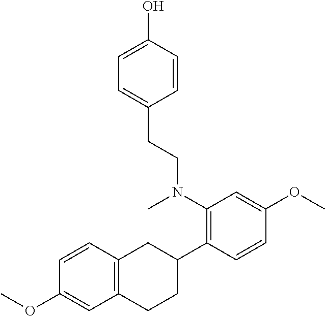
C(C1=CC=C(O)C=C1)CN(C1=C(C2CC3=C(CC2)C=C(OC)C=C3)C=CC(OC)=C1)C
